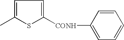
[CONH](C1=CC=C(C)S1)C1=CC=CC=C1
